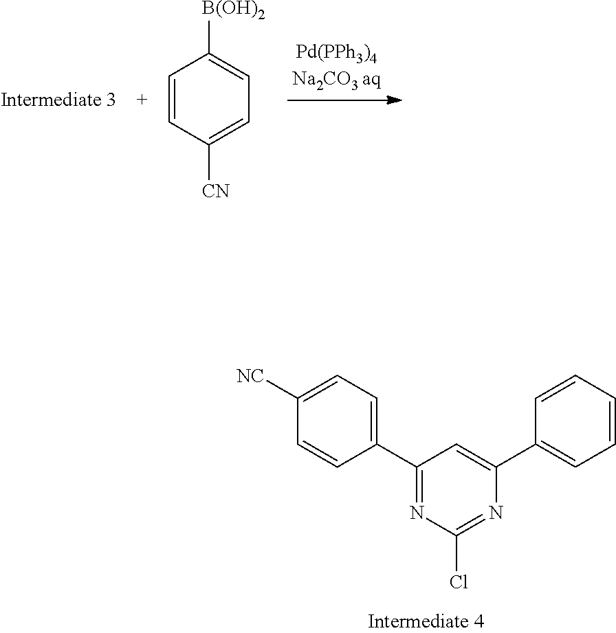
C1=CC([CN])=CC=C1[B(OH)2].C1(C2=CC=C([NC])C=C2)=NC(Cl)=NC(C2=CC=CC=C2)=C1
